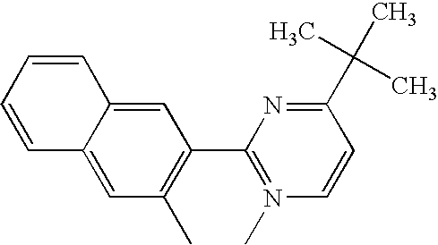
C1=C2C(=CC(C)=C1C1=N(C)C=CC(C(C)(C)C)=N1)C=CC=C2
